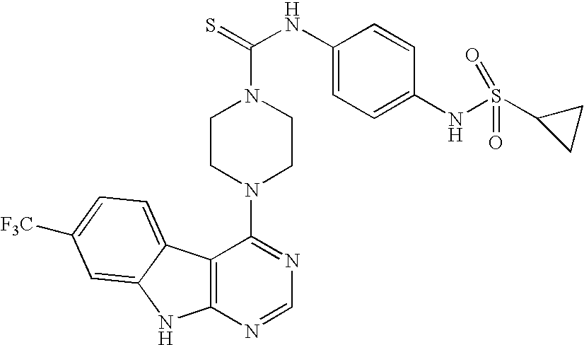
C12=C(N=CN=C1N1CCN(C(=S)NC3=CC=C(NS(C4CC4)(=O)=O)C=C3)CC1)NC1=CC([F3C])=CC=C21
